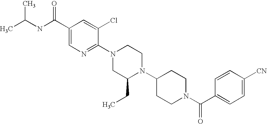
C1([CN])=CC=C(C(N2CCC(N3C(CC)CN(C4=NC=C(C(NC(C)C)=O)C=C4Cl)CC3)CC2)=O)C=C1
